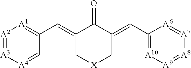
[A2]1=[A3][A4]=CC(C=C2C[X]CC(=CC3=[A10][A9]=[A8][A7]=[A6]3)C2=O)=[A1]1
